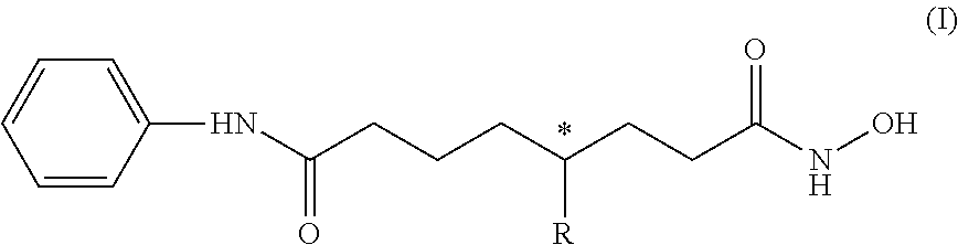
C1=CC(NC(CCCC(CCC(NO)=O)[R])=O)=CC=C1
